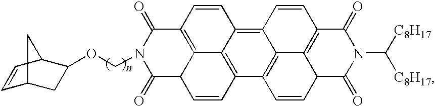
C1(=O)C2C3=C(C(=O)N1COC1CC4C=CC1C4)C=CC1=C4C5=C(C(=C31)C=C2)C=CC1C5=C(C=C4)C(=O)N(C([C8H17])[C8H17])C1=O
